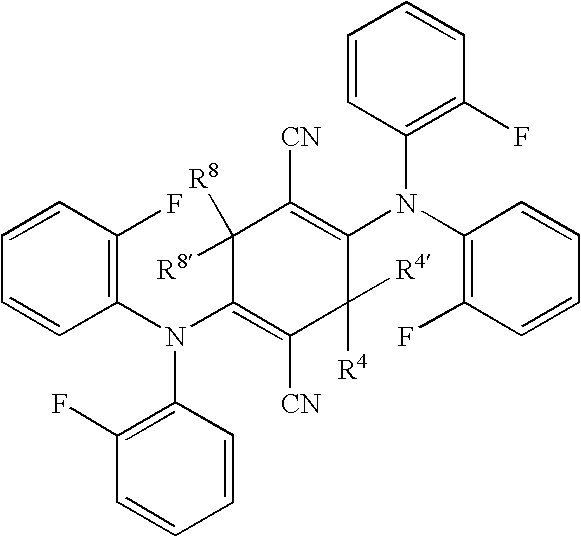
C1=CC(N(C2=C([CN])C([R4])([R4])C(N(C3=C(F)C=CC=C3)C3=C(F)C=CC=C3)=C([CN])C2([R8])[R8])C2=C(F)C=CC=C2)=C(F)C=C1
